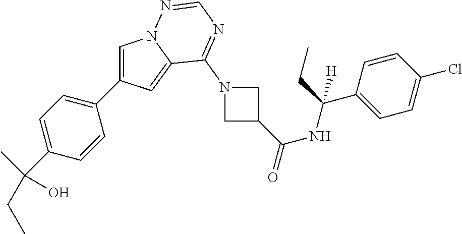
C1=C(C2=CC=C(C(C)(CC)O)C=C2)C=C2N1N=CN=C2N1CC(C(NC(C2=CC=C(Cl)C=C2)(CC)[H])=O)C1
